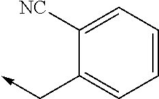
C1([NC])=CC=CC=C1C->C
